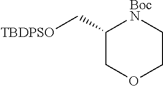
C1(C[TBDPSO])COCC[BocN]1
